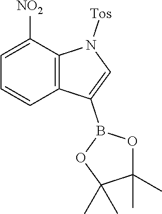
C12=C(C([NO2])=CC=C1)N([Tos])C=C2B1OC(C)(C)C(C)(C)O1
